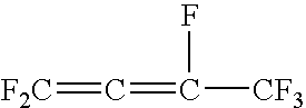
[F2C]=C=C([CF3])F
